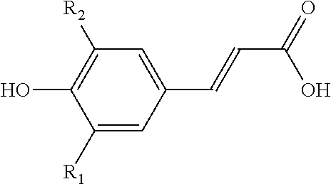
C1([R1])=CC(C=CC(O)=O)=CC([R2])=C1O
